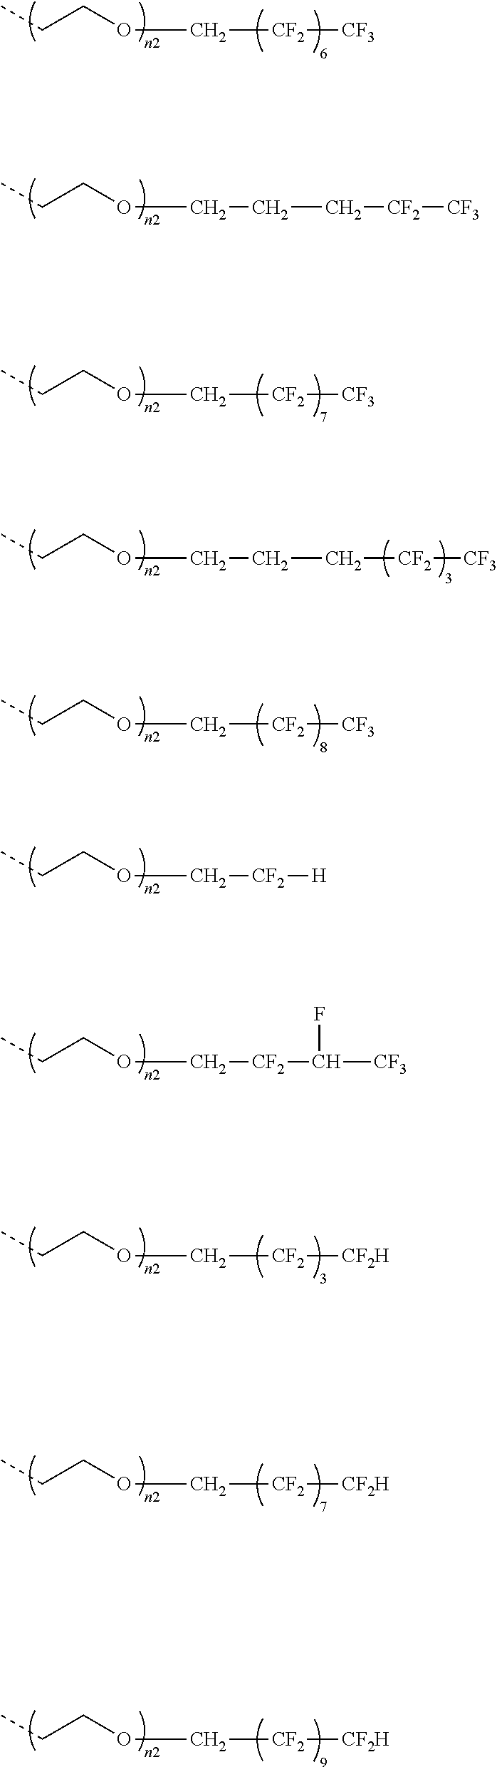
CCCOC[CF2][CF3].CCCOCCC[CF2][CF3].CCCOC[CF2][CF3].CCCOC[CF2][CF3].CCCOC[CF2][H].CCCOC[CF2]C(F)[CF3].CCCOC[CF2][CF2H].CCCOC[CF2][CF2H].CCCOC[CF2][CF2H].CCCOCCC[CF2][CF3]
